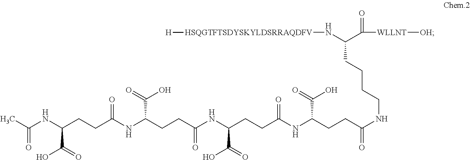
C(NC(CCC(NC(CCC(NC(CCC(NC(CCC(NCCCCC(C([WLLNT][OH])=O)N[HSQGTFTSDYSKYLDSRRAQDFV][H])=O)C(O)=O)=O)C(=O)O)=O)C(O)=O)=O)C(=O)O)(C)=O
